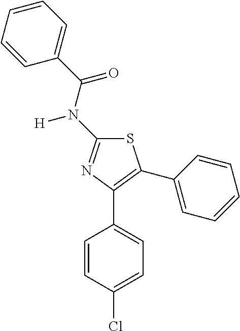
C1(N([H])C(C2=CC=CC=C2)=O)=NC(C2=CC=C(Cl)C=C2)=C(C2=CC=CC=C2)S1
